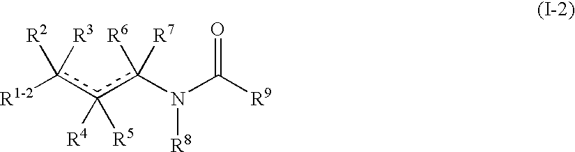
[R1-2]c([R2])([R3])c(c(N(C(=O)[R9])[R8])([R6])[R7])([R4])[R5]
